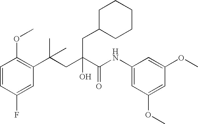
C1=CC(F)=CC(C(CC(C(NC2=CC(OC)=CC(OC)=C2)=O)(O)CC2CCCCC2)(C)C)=C1OC
